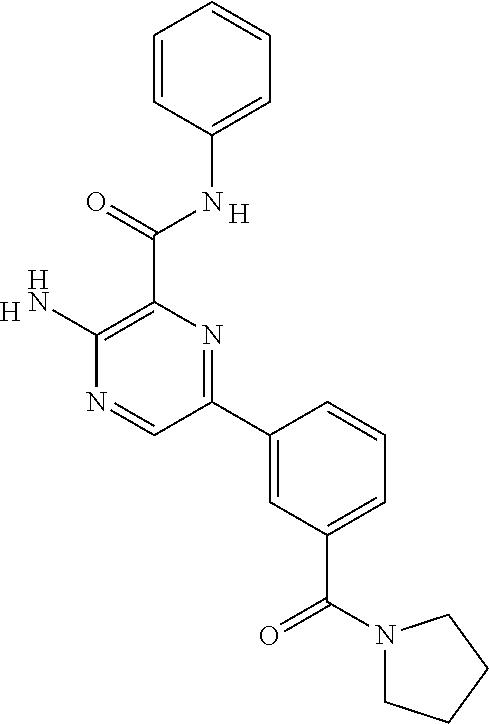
C1=C(NC(C2=C(N)N=CC(C3=CC(C(N4CCCC4)=O)=CC=C3)=N2)=O)C=CC=C1.[H].[H]
